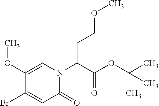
C1(OC)=CN(C(C(OC(C)(C)C)=O)CCOC)C(=O)C=C1Br
